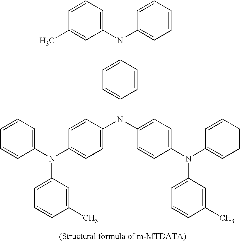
C1(N(C2=CC=CC=C2)C2=CC=C(N(C3=CC=C(N(C4=CC=CC(C)=C4)C4=CC=CC=C4)C=C3)C3=CC=C(N(C4=CC=CC(C)=C4)C4=CC=CC=C4)C=C3)C=C2)=CC=CC(C)=C1
